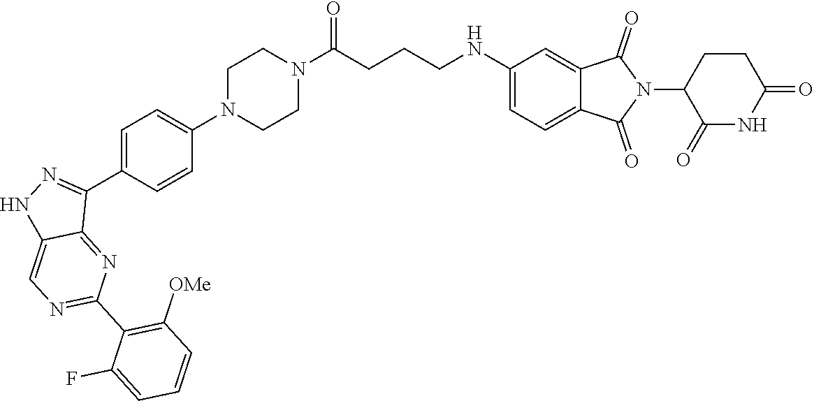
C1CN(C2=CC=C(C3=NNC4=CN=C(C5=C([OMe])C=CC=C5F)N=C34)C=C2)CCN1C(CCCNC1=CC=C2C(=C1)C(=O)N(C1C(=O)NC(=O)CC1)C2=O)=O
